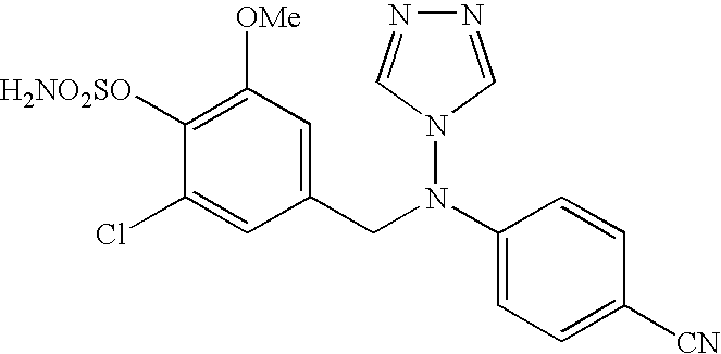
C1([H2NO2SO])=C([OMe])C=C(CN(C2=CC=C([CN])C=C2)N2C=NN=C2)C=C1Cl
